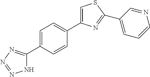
C1=C(C2=NN=NN2)C=CC(C2=CSC(C3=CC=CN=C3)=N2)=C1
